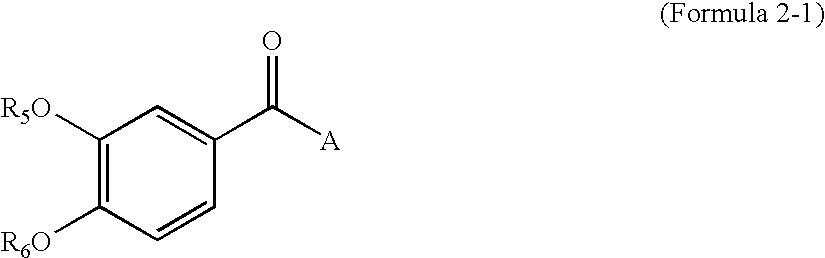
C1([R5O])=C([R6O])C=CC(C([A])=O)=C1
